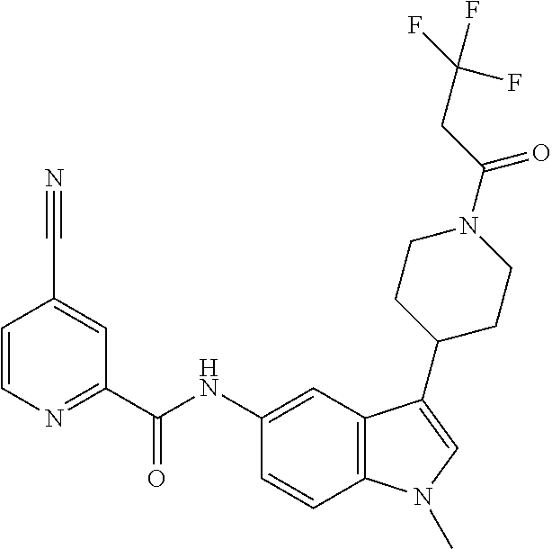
C1=CN=C(C(NC2=CC3=C(C=C2)N(C)C=C3C2CCN(C(CC(F)(F)F)=O)CC2)=O)C=C1C#N
